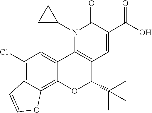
N1(C2CC2)C2=C(C=C(C(O)=O)C1=O)C(C(C)(C)C)OC1=C3C(=C(Cl)C=C21)C=CO3
